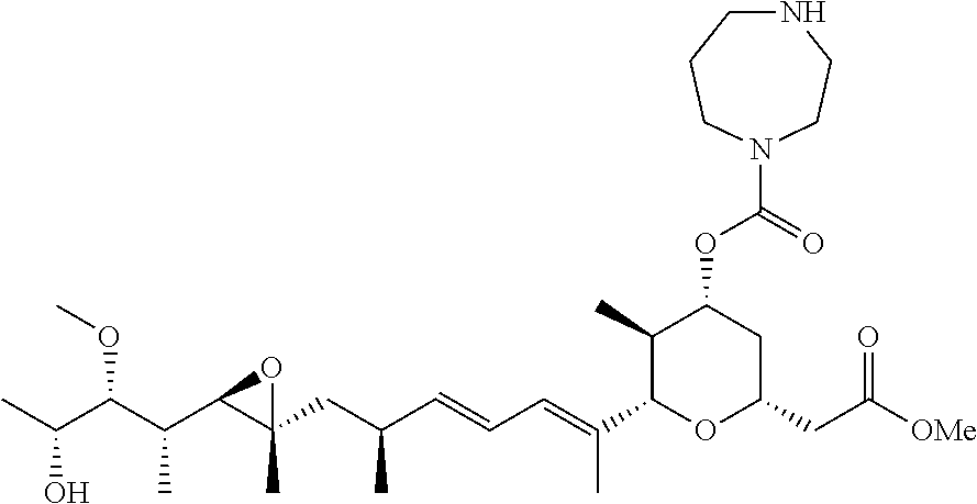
CC(C(C(C1C(CC(C=CC=C(C2OC(CC(=O)[OMe])CC(OC(=O)N3CCNCCC3)C2C)C)C)(C)O1)C)OC)O
